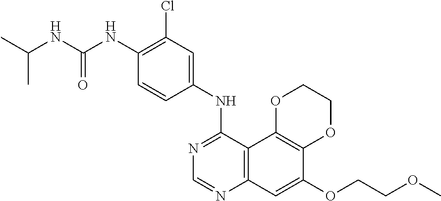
C12=C(C3=C(C=C1OCCOC)N=CN=C3NC1=CC(Cl)=C(NC(NC(C)C)=O)C=C1)OCCO2
